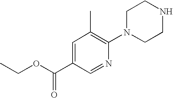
C1=C(C(OCC)=O)C=NC(N2CCNCC2)=C1C
